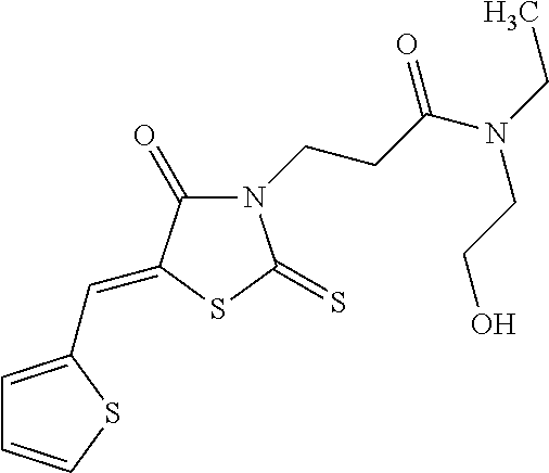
C1=C(C=C2C(=O)N(CCC(N(CCO)CC)=O)C(=S)S2)SC=C1
